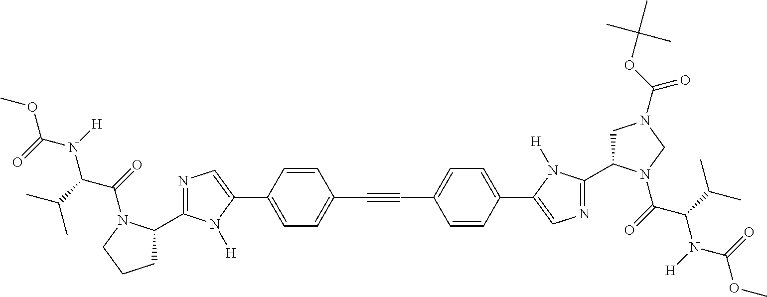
COC(N([H])C(C(C)C)C(=O)N1C(C2=NC=C(C3=CC=C(C#CC4=CC=C(C5=CN=C(C6CN(C(=O)OC(C)(C)C)CN6C(C(N([H])C(=O)OC)C(C)C)=O)N5[H])C=C4)C=C3)N2[H])CCC1)=O
